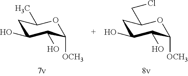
C1C(O)C(O)C([OCH3])OC1C.C1C(O)C(O)C([OCH3])OC1CCl
